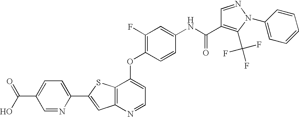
C12=C(SC(C3=CC=C(C(=O)O)C=N3)=C1)C(OC1=C(F)C=C(NC(=O)C3=C(C(F)(F)F)N(C4=CC=CC=C4)N=C3)C=C1)=CC=N2
